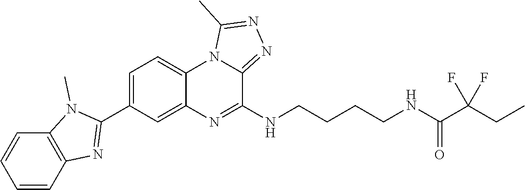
C1=CC2=C(C=C1)N(C)C(C1=CC=C3C(=C1)N=C(NCCCCNC(C(CC)(F)F)=O)C1=NN=C(C)N31)=N2
